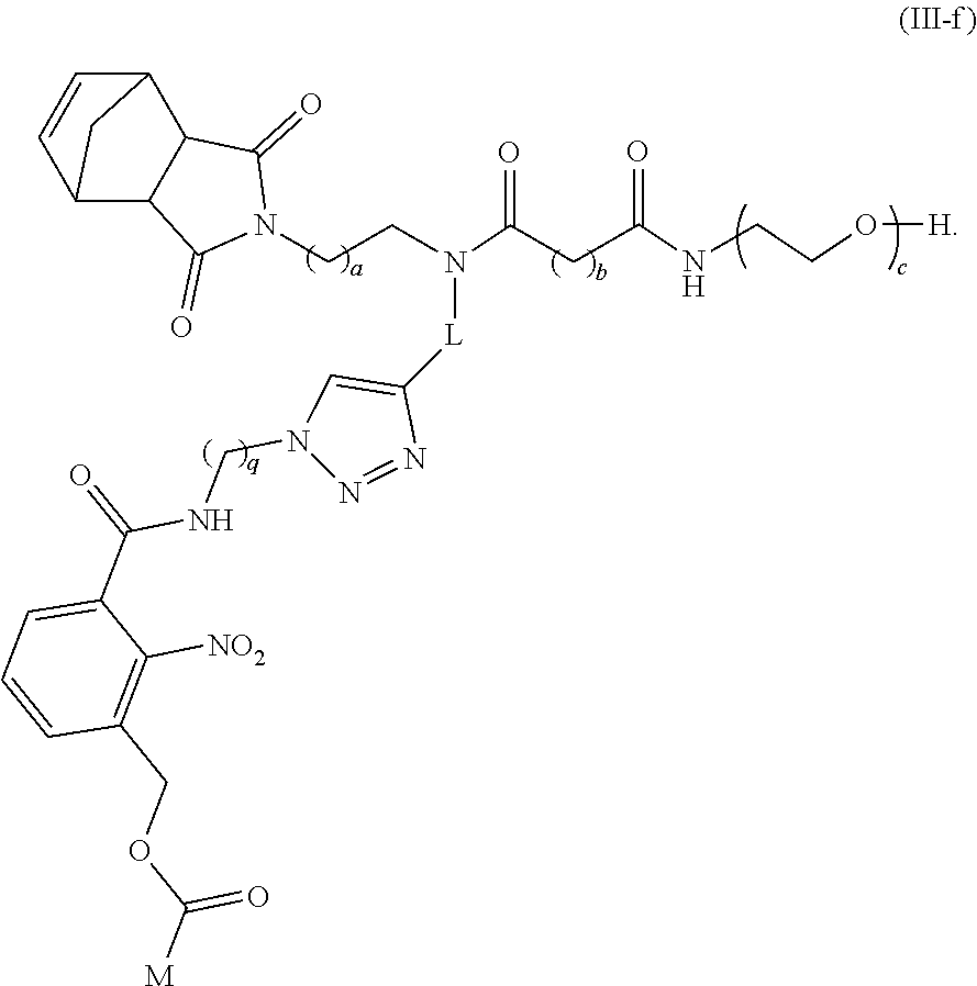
N1(CCN(C(CC(NCCO[H])=O)=O)[L]C2=CN(CNC(C3=CC=CC(COC([M])=O)=C3[NO2])=O)N=N2)C(=O)C2C(C1=O)C1C=CC2C1
